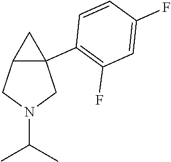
C12C(C3=C(F)C=C(F)C=C3)(CN(C(C)C)C1)C2
